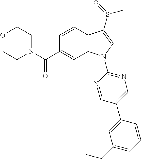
O1CCN(C(C2=CC3=C(C=C2)C(S(=O)C)=CN3C2=NC=C(C3=CC(CC)=CC=C3)C=N2)=O)CC1
